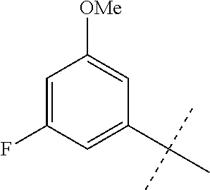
C1=C(F)C=C(C(C)(C)C)C=C1[OMe]
